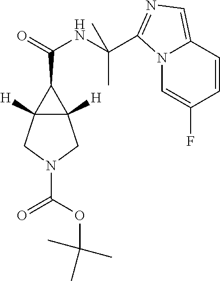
N12C=C(F)C=CC1=CN=C2C(NC(=O)C1C2([H])C1([H])CN(C(OC(C)(C)C)=O)C2)(C)C
